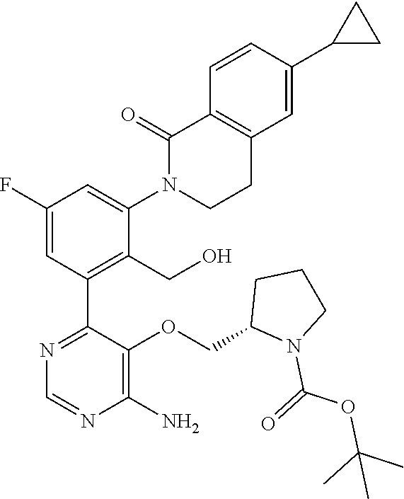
C1(N)=C(OCC2N(C(OC(C)(C)C)=O)CCC2)C(C2=C(CO)C(N3CCC4=C(C3=O)C=CC(C3CC3)=C4)=CC(F)=C2)=NC=N1
